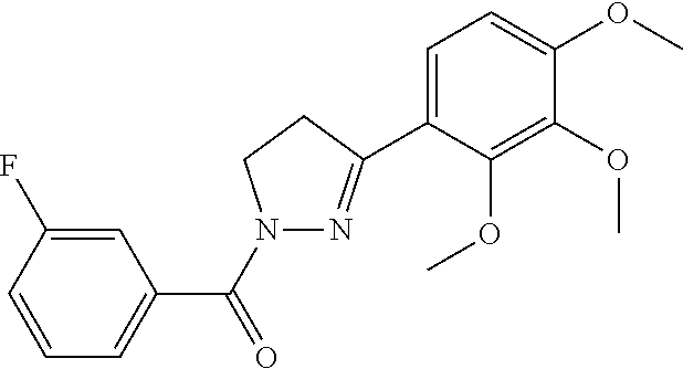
C1=C(F)C=CC=C1C(=O)N1N=C(C2=CC=C(OC)C(OC)=C2OC)CC1
